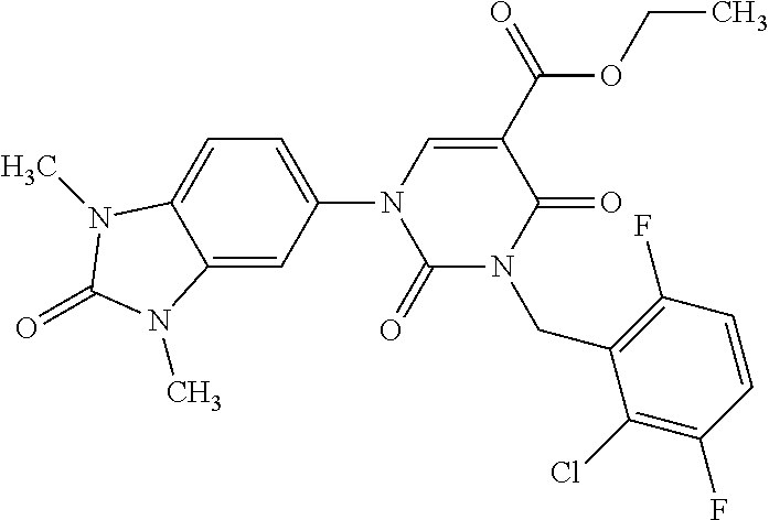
C1(=O)N(CC2=C(F)C=CC(F)=C2Cl)C(=O)C(C(OCC)=O)=CN1C1=CC=C2C(=C1)N(C)C(=O)N2C
